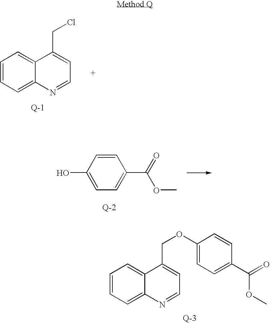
C1=CC=C2C(=C1)C(COC1=CC=C(C(=O)OC)C=C1)=CC=N2.C1=CC=C2C(=C1)C(CCl)=CC=N2.C1=CC(C(=O)OC)=CC=C1O
